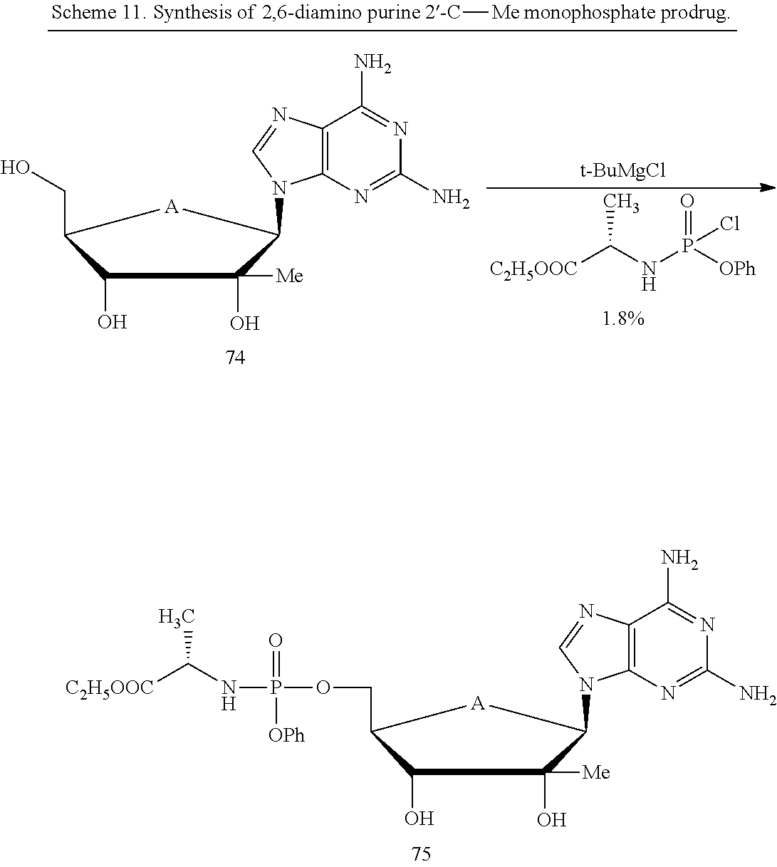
C(C1[A]C(N2C3=C(C(N)=NC(N)=N3)N=C2)C(O)([Me])C1O)OP(NC([C2H5OOC])C)(=O)[OPh].O=P([OPh])(NC([C2H5OOC])C)Cl.[t-BuMgCl].C(C1[A]C(N2C3=C(C(N)=NC(N)=N3)N=C2)C(O)([Me])C1O)O.[2-C][Me]
